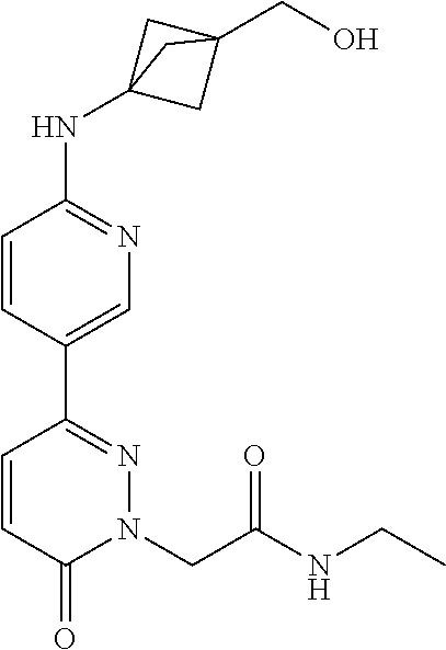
N(C1=NC=C(C2=NN(CC(NCC)=O)C(=O)C=C2)C=C1)C12CC(CO)(C1)C2
